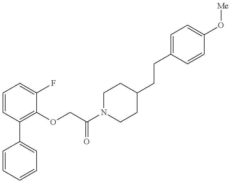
C1=CC=CC=C1C1=C(OCC(N2CCC(CCC3=CC=C(O[Me])C=C3)CC2)=O)C(F)=CC=C1
